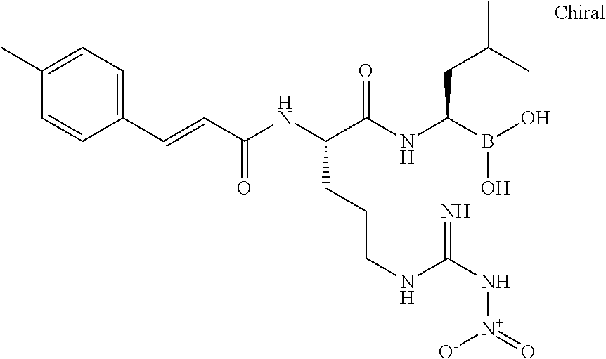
C(C(NC(C(NC(B(O)O)CC(C)C)=O)CCCNC(N[N+](=O)[O-])=N)=O)=CC1=CC=C(C)C=C1
